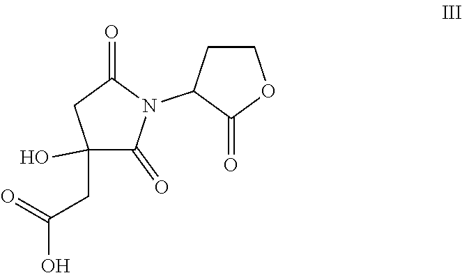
C1(CC(=O)O)(O)C(=O)N(C2C(=O)OCC2)C(=O)C1
